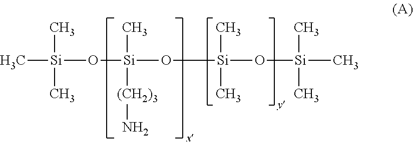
C[Si](O[Si](O[Si](O[Si](C)(C)C)(C)C)(C)[(CH2)3]N)(C)C
